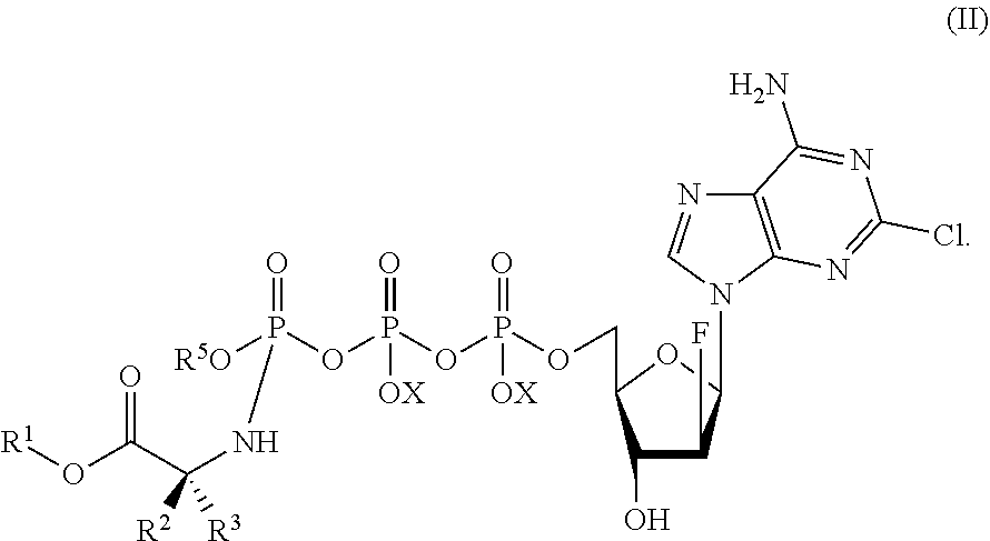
[R1]OC(C(NP(=O)(OP(OP(OCC1C(O)C(F)C(N2C=NC3=C2N=C(Cl)N=C3N)O1)(=O)[OX])(=O)[OX])[R5O])([R2])[R3])=O
